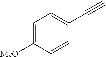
C(=C(C=C)[MeO])C=CC#C
